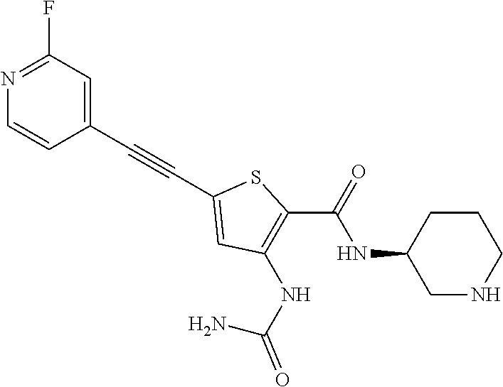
C1C(NC(C2=C(NC(N)=O)C=C(C#CC3=CC(F)=NC=C3)S2)=O)CNCC1
